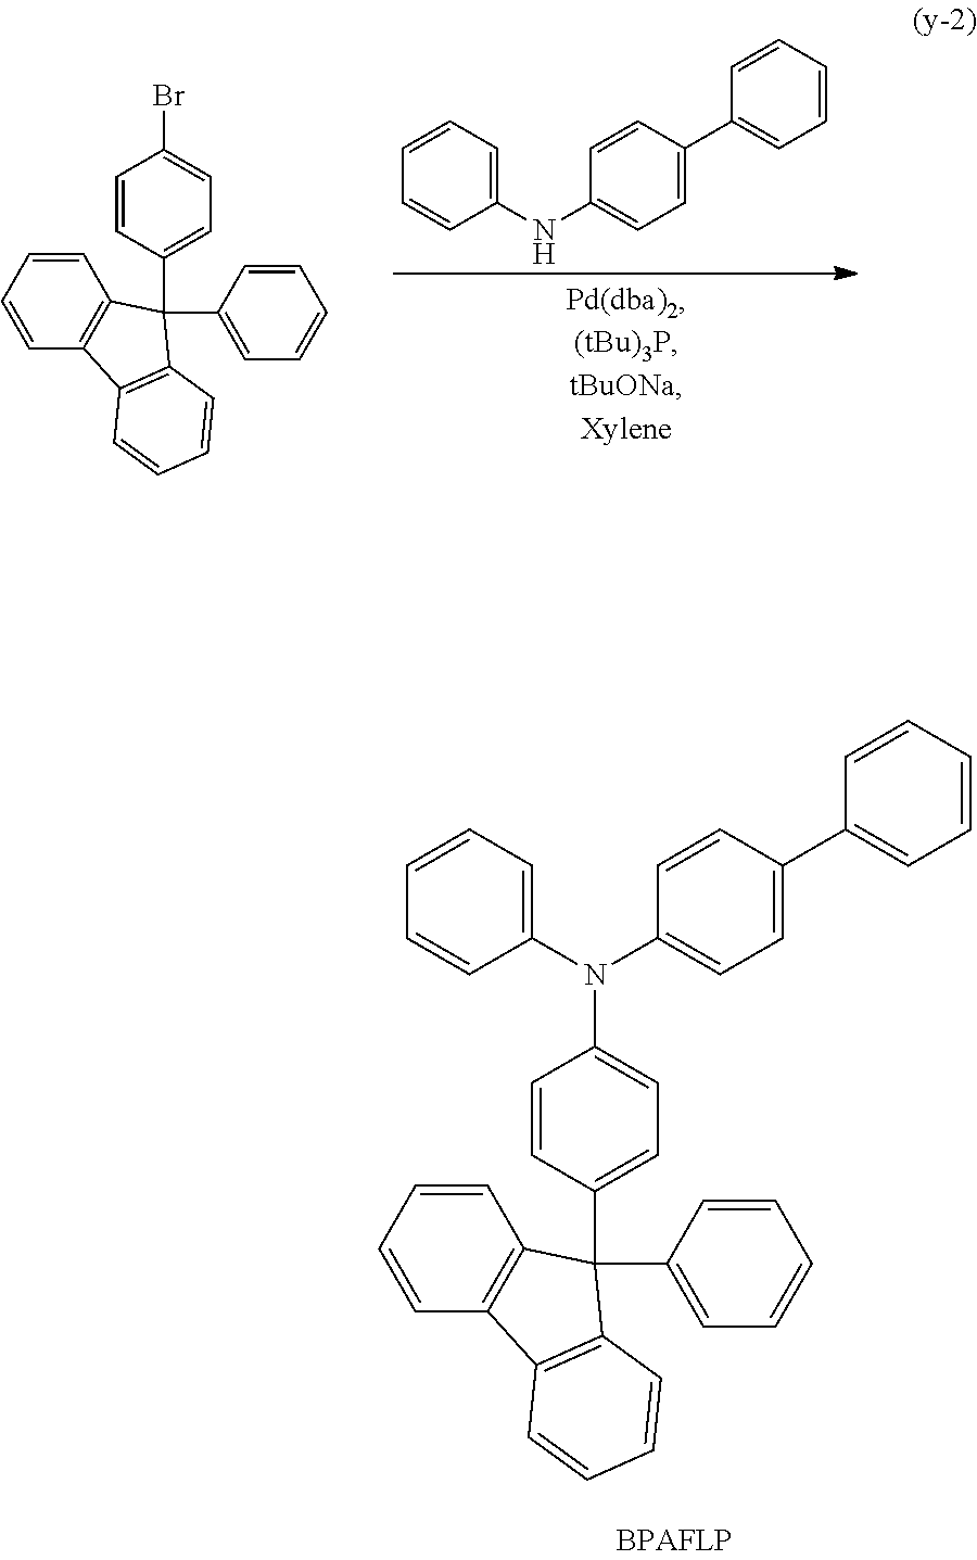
C1(NC2=CC=C(C3=CC=CC=C3)C=C2)=CC=CC=C1.C1=CC=CC2=C1C(C1=CC=CC=C1)(C1=CC=C(Br)C=C1)C1=C2C=CC=C1.C1(N(C2=CC=C(C3=CC=CC=C3)C=C2)C2=CC=C(C3(C4=CC=CC=C4)C4=C(C=CC=C4)C4=C3C=CC=C4)C=C2)=CC=CC=C1
